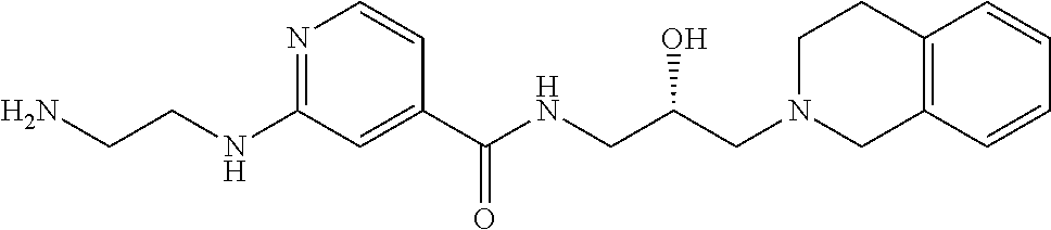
C1(C(NCC(CN2CC3=C(CC2)C=CC=C3)O)=O)=CC(NCCN)=NC=C1
